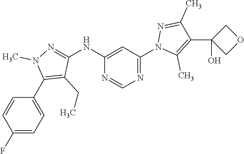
N1=CN=C(N2C(C)=C(C3(O)COC3)C(C)=N2)C=C1NC1=NN(C)C(C2=CC=C(F)C=C2)=C1CC
